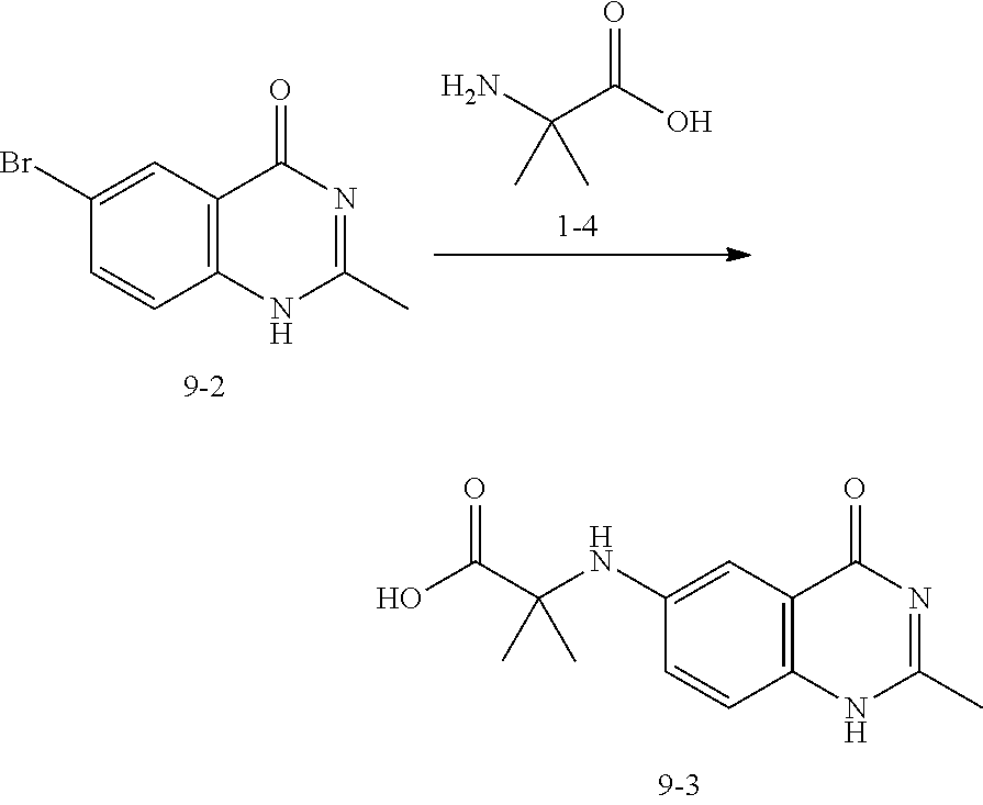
C1(NC(C)(C(=O)O)C)=CC2=C(C=C1)NC(C)=NC2=O.C1(Br)=CC2=C(C=C1)NC(C)=NC2=O.NC(C(O)=O)(C)C
